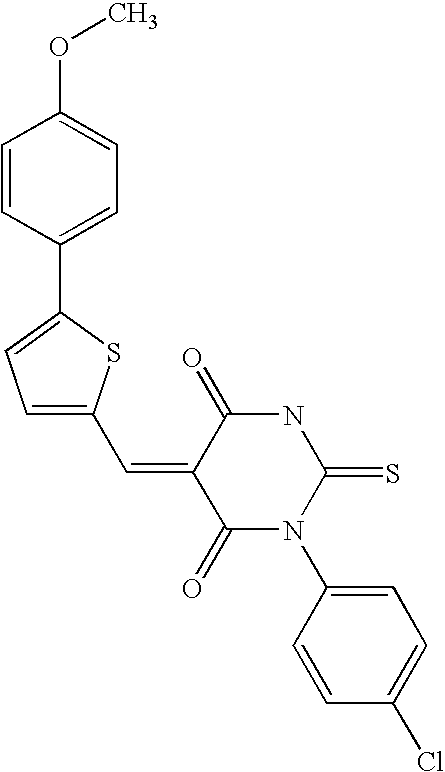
C1=CC(C2=CC=C(C=C3C(=O)N(C4=CC=C(Cl)C=C4)C(=S)NC3=O)S2)=CC=C1OC
